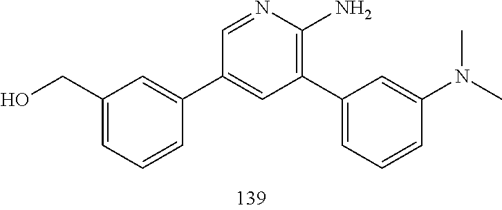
CN(C1=CC(C2=C(N)N=CC(C3=CC(CO)=CC=C3)=C2)=CC=C1)C
